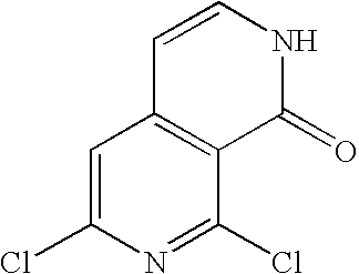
C1=C(Cl)N=C(Cl)C2=C1C=CNC2=O
